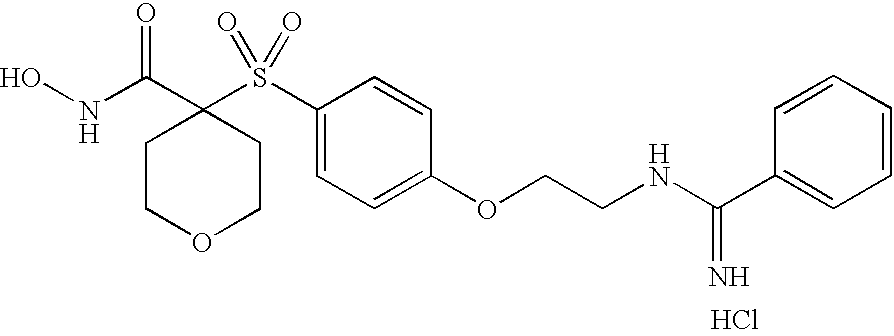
N(C(C1(S(C2=CC=C(OCCNC(C3=CC=CC=C3)=N)C=C2)(=O)=O)CCOCC1)=O)O.Cl
